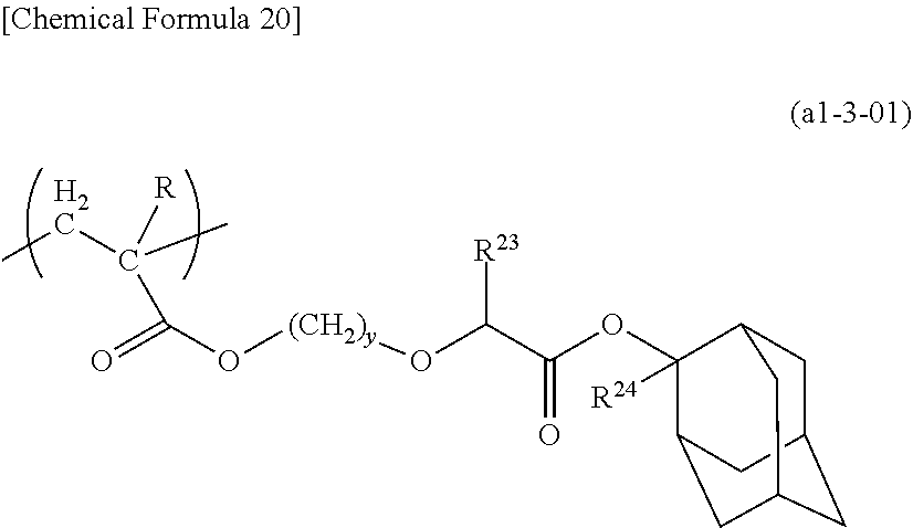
CCC(C)([R])C(O[(CH2)y]OC(C(=O)OC1([R24])C2CC3CC(CC1C3)C2)[R23])=O
